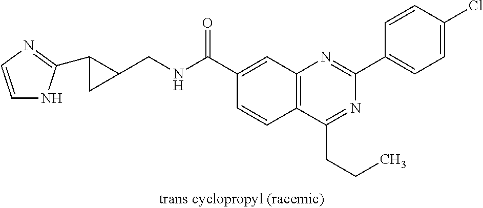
C1(C(NCC2C(C3=NC=CN3)C2)=O)=CC2=C(C=C1)C(CCC)=NC(C1=CC=C(Cl)C=C1)=N2
